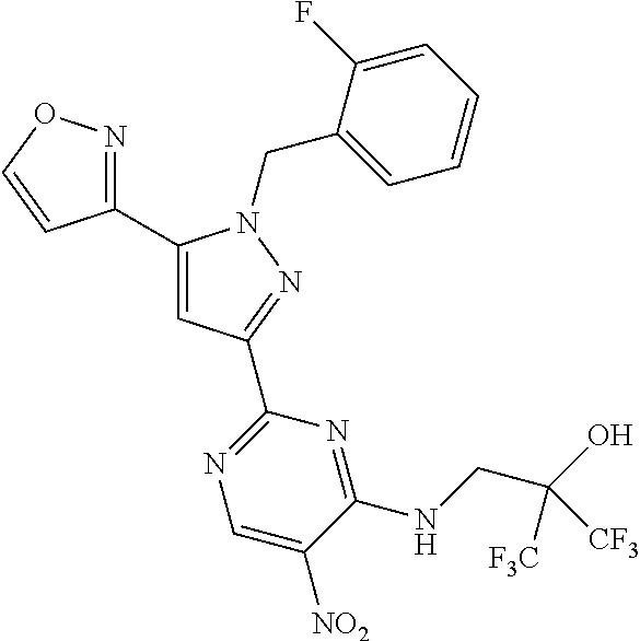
C1(C2=NOC=C2)=CC(C2=NC=C([NO2])C(NCC(O)([F3C])[CF3])=N2)=NN1CC1=CC=CC=C1F
